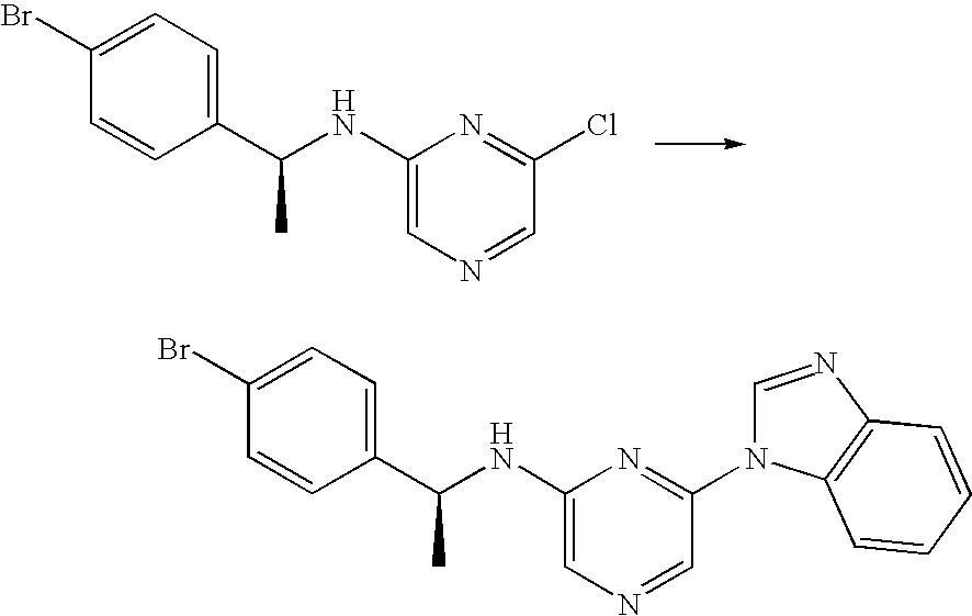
C1(NC(C2=CC=C(Br)C=C2)C)=CN=CC(Cl)=N1.C1(NC(C2=CC=C(Br)C=C2)C)=CN=CC(N2C=NC3=C2C=CC=C3)=N1
